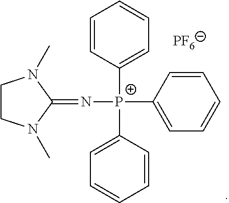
C1CN(C)C(=N[P+](C2=CC=CC=C2)(C2=CC=CC=C2)C2=CC=CC=C2)N1C.[PF6]
